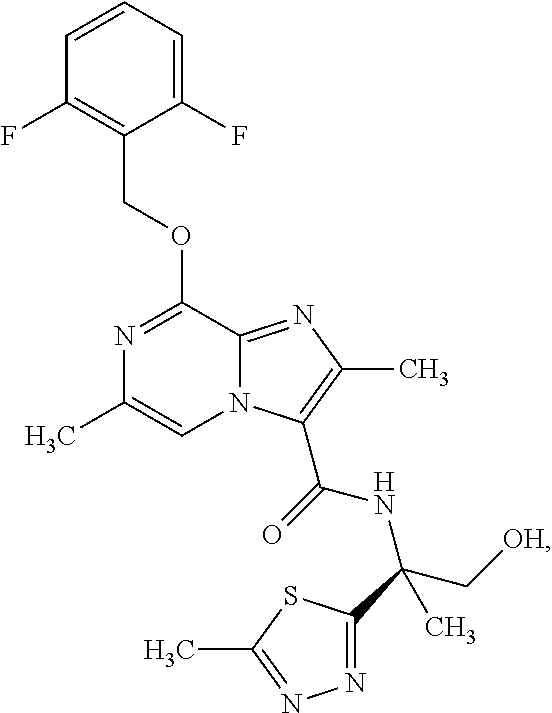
C1(COC2=NC(C)=CN3C2=NC(C)=C3C(NC(C2=NN=C(C)S2)(C[OH])C)=O)=C(F)C=CC=C1F
